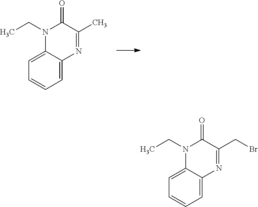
C1=C2C(=CC=C1)N(CC)C(=O)C(C)=N2.C1=C2C(=CC=C1)N(CC)C(=O)C(CBr)=N2
